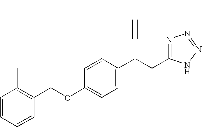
C(OC1=CC=C(C(C#CC)CC2=NN=NN2)C=C1)C1=C(C)C=CC=C1
